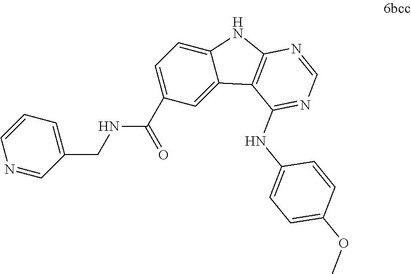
C1=C2C(=CC(C(=O)NCC3=CC=CN=C3)=C1)C1=C(N2)N=CN=C1NC1=CC=C(OC)C=C1
